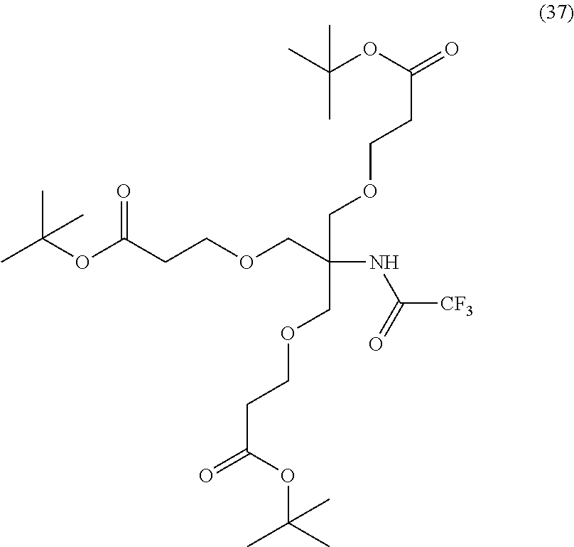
CC(OC(CCOCC(NC(=O)[CF3])(COCCC(=O)OC(C)(C)C)COCCC(=O)OC(C)(C)C)=O)(C)C
